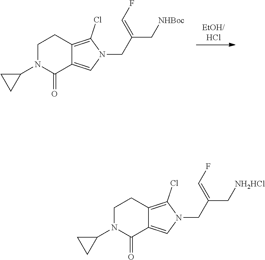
[EtOH/HCl].C1N(C2CC2)C(=O)C2=CN(CC(C[NHBoc])=CF)C(Cl)=C2C1.C1N(C2CC2)C(=O)C2=CN(CC(C[NH2HCl])=CF)C(Cl)=C2C1
